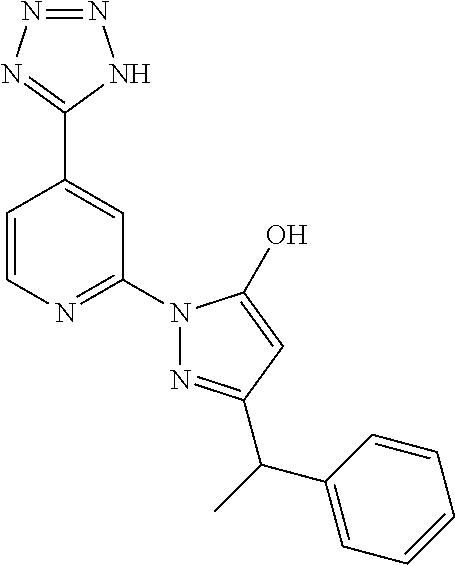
N1=NN=C(C2=CC(N3N=C(C(C4=CC=CC=C4)C)C=C3O)=NC=C2)N1
